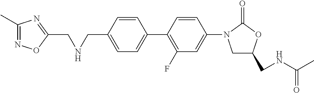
C1=C(CNCC2=NC(C)=NO2)C=CC(C2=C(F)C=C(N3CC(CNC(=O)C)OC3=O)C=C2)=C1
